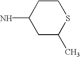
C1C(C)SCCC1N
